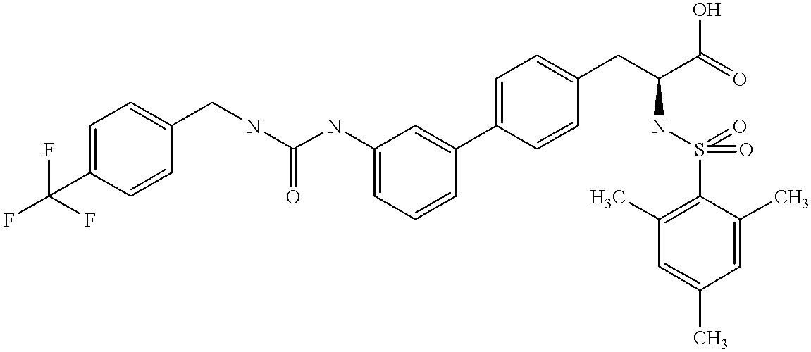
C1=C(NC(NCC2=CC=C(C(F)(F)F)C=C2)=O)C=C(C2=CC=C(CC(C(=O)O)NS(=O)(=O)C3=C(C)C=C(C)C=C3C)C=C2)C=C1
